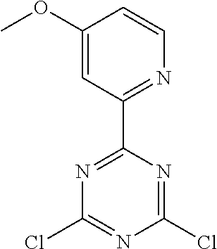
C1(Cl)=NC(C2=NC=CC(OC)=C2)=NC(Cl)=N1
